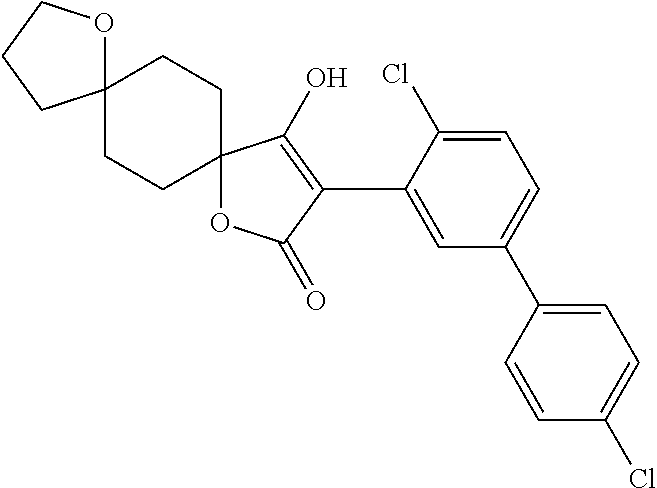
C1=C(Cl)C(C2=C(O)C3(OC2=O)CCC2(CC3)OCCC2)=CC(C2=CC=C(Cl)C=C2)=C1
